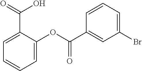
C1=C(C(O)=O)C(OC(C2=CC(Br)=CC=C2)=O)=CC=C1
